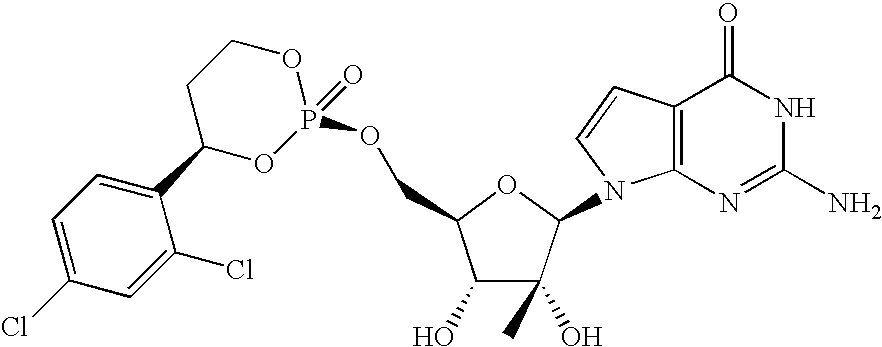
C1(O)C(O)(C)C(N2C3=C(C=C2)C(=O)NC(N)=N3)OC1COP1(=O)OCCC(C2=CC=C(Cl)C=C2Cl)O1
